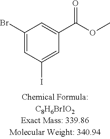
C1(Br)=CC(I)=CC(C(OC)=O)=C1
